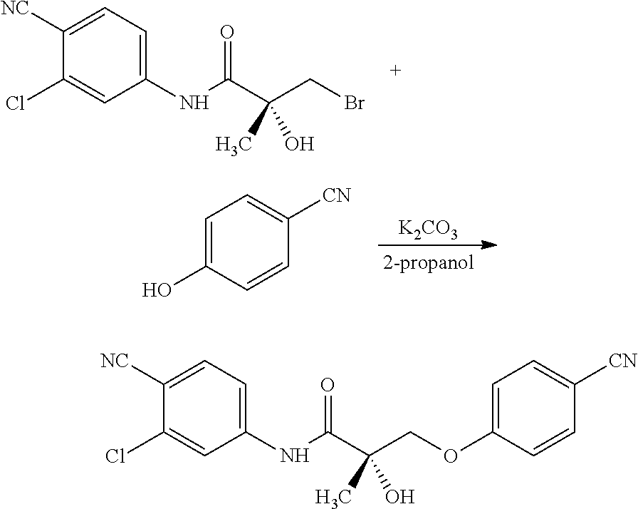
C1(Cl)=CC(NC(C(CBr)(C)O)=O)=CC=C1[NC].[K2CO3].C1=CC(O)=CC=C1[CN].C1(Cl)=CC(NC(C(COC2=CC=C([CN])C=C2)(C)O)=O)=CC=C1[NC]
